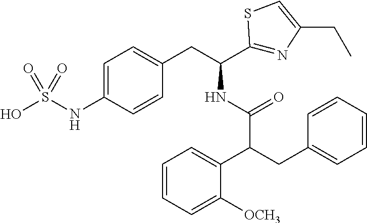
C1=C(NS(O)(=O)=O)C=CC(CC(C2=NC(CC)=CS2)NC(=O)C(CC2=CC=CC=C2)C2=CC=CC=C2[OCH3])=C1
